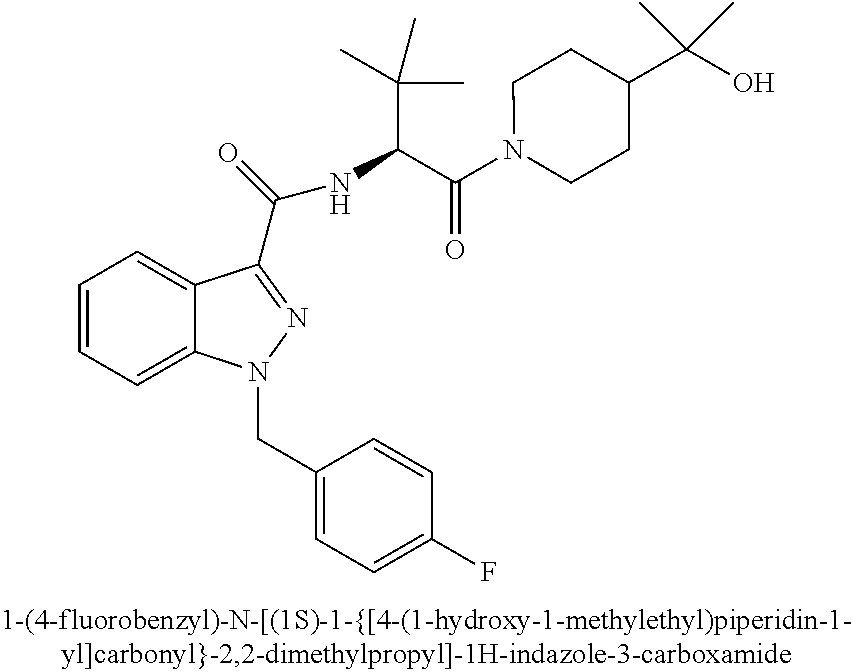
C1=CC=C2C(=C1)C(C(=O)NC(C(=O)N1CCC(C(O)(C)C)CC1)C(C)(C)C)=NN2CC1=CC=C(F)C=C1
